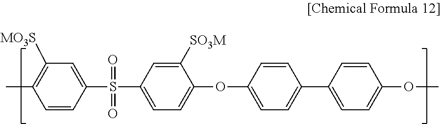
C1=CC(S(=O)(=O)C2=CC=C(OC3=CC=C(C4=CC=C(OC)C=C4)C=C3)C([SO3M])=C2)=CC([MO3S])=C1C
